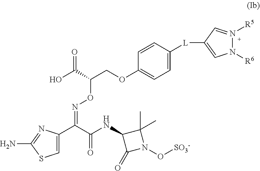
C1=C(C(C(NC2C(=O)N(O[SO3-])C2(C)C)=O)=NOC(COC2=CC=C([L]C3=CN([R6])N([R5])=C3)C=C2)C(O)=O)N=C(N)S1
